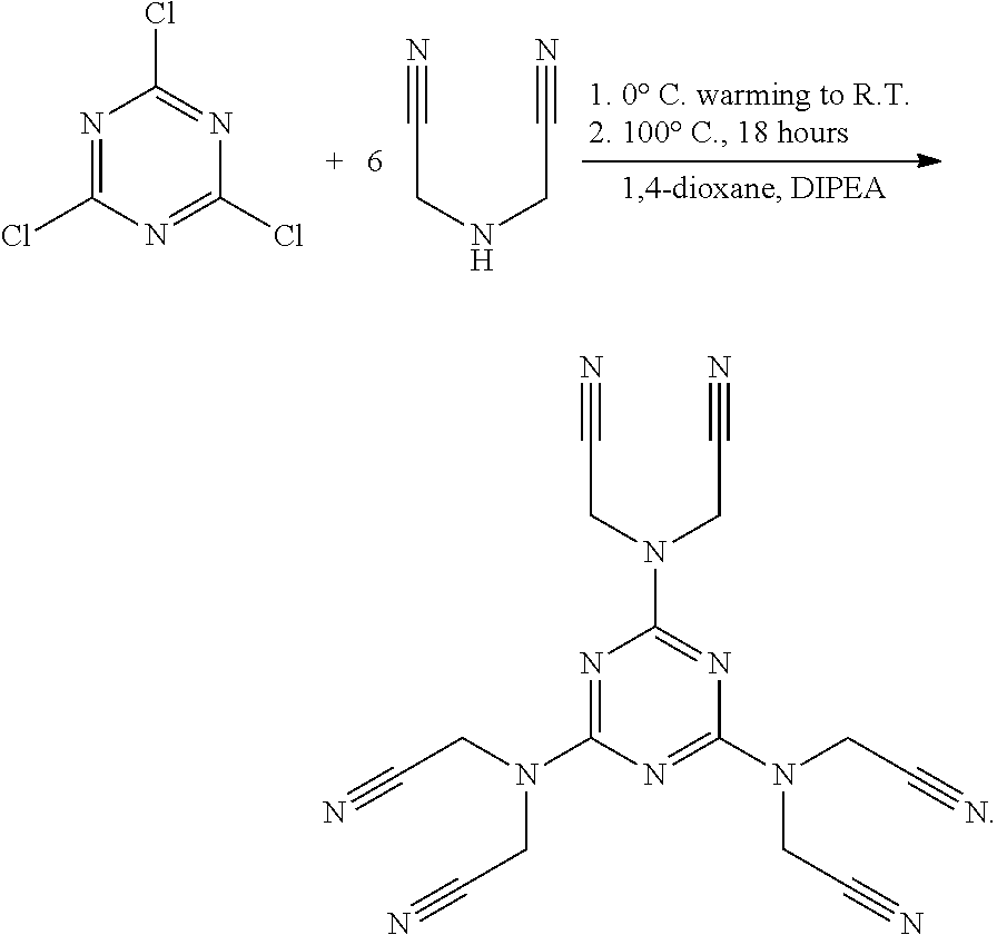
N1=C(Cl)N=C(Cl)N=C1Cl.N#CCNCC#N.N1=C(N(CC#N)CC#N)N=C(N(CC#N)CC#N)N=C1N(CC#N)CC#N
